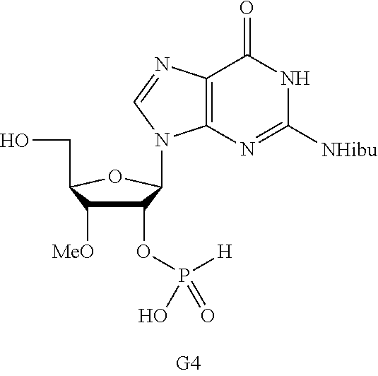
C1(OP([H])(=O)O)C([MeO])C(CO)OC1N1C2=C(C(=O)NC([NHibu])=N2)N=C1
